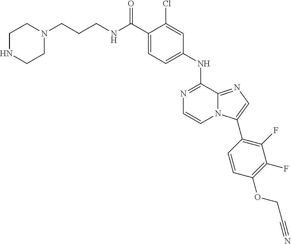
C1(NC2=NC=CN3C2=NC=C3C2=C(F)C(F)=C(OCC#N)C=C2)=CC=C(C(NCCCN2CCNCC2)=O)C(Cl)=C1
